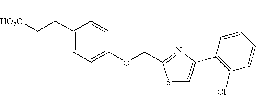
C1(C(C[HO2C])C)=CC=C(OCC2=NC(C3=C(Cl)C=CC=C3)=CS2)C=C1
